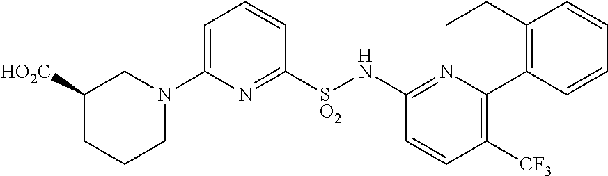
C1([SO2]NC2=NC(C3=C(CC)C=CC=C3)=C([CF3])C=C2)=NC(N2CC([HO2C])CCC2)=CC=C1
